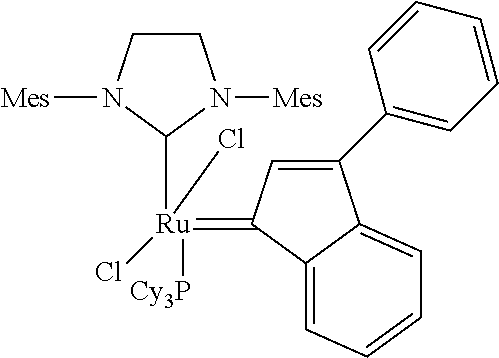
C1CN([Mes])C([Ru]([Cy3P])(Cl)(Cl)=C2C=C(C3=CC=CC=C3)C3=CC=CC=C23)N1[Mes]
